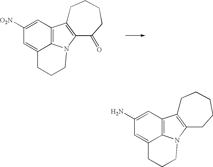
C1([O2N])=CC2=C3C(=C1)CCCN3C1=C2CCCCC1=O.C1(N)=CC2=C3C(=C1)CCCN3C1=C2CCCCC1
